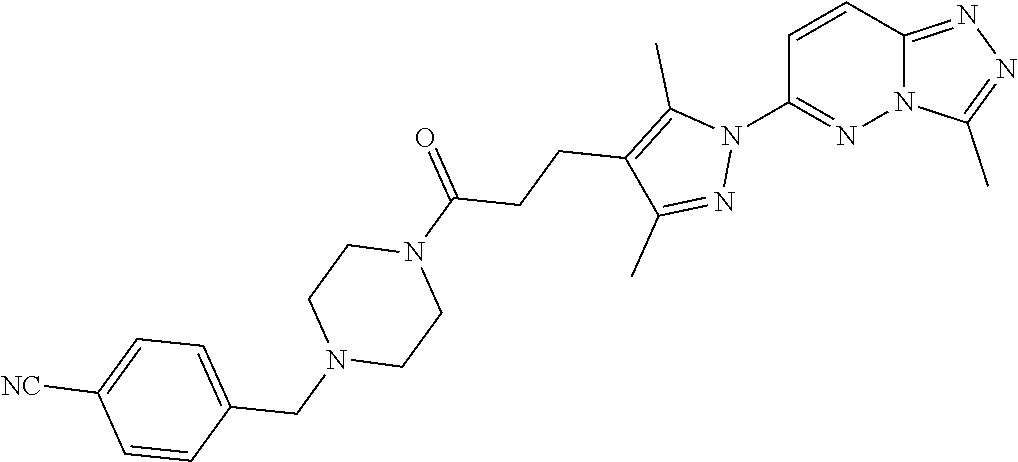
C1=CC2=NN=C(C)N2N=C1N1C(C)=C(CCC(N2CCN(CC3=CC=C([NC])C=C3)CC2)=O)C(C)=N1
